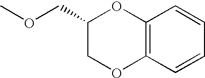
C1(COC)COC2=C(O1)C=CC=C2
